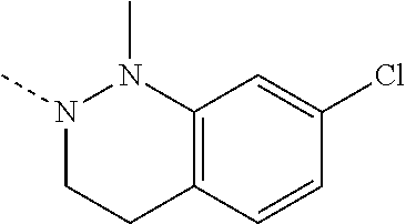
N1(C)CCC2=C(N1C)C=C(Cl)C=C2
